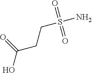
OC(CCS(N)(=O)=O)=O
